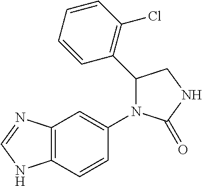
C1(=O)NCC(C2=C(Cl)C=CC=C2)N1C1=CC2=C(NC=N2)C=C1
